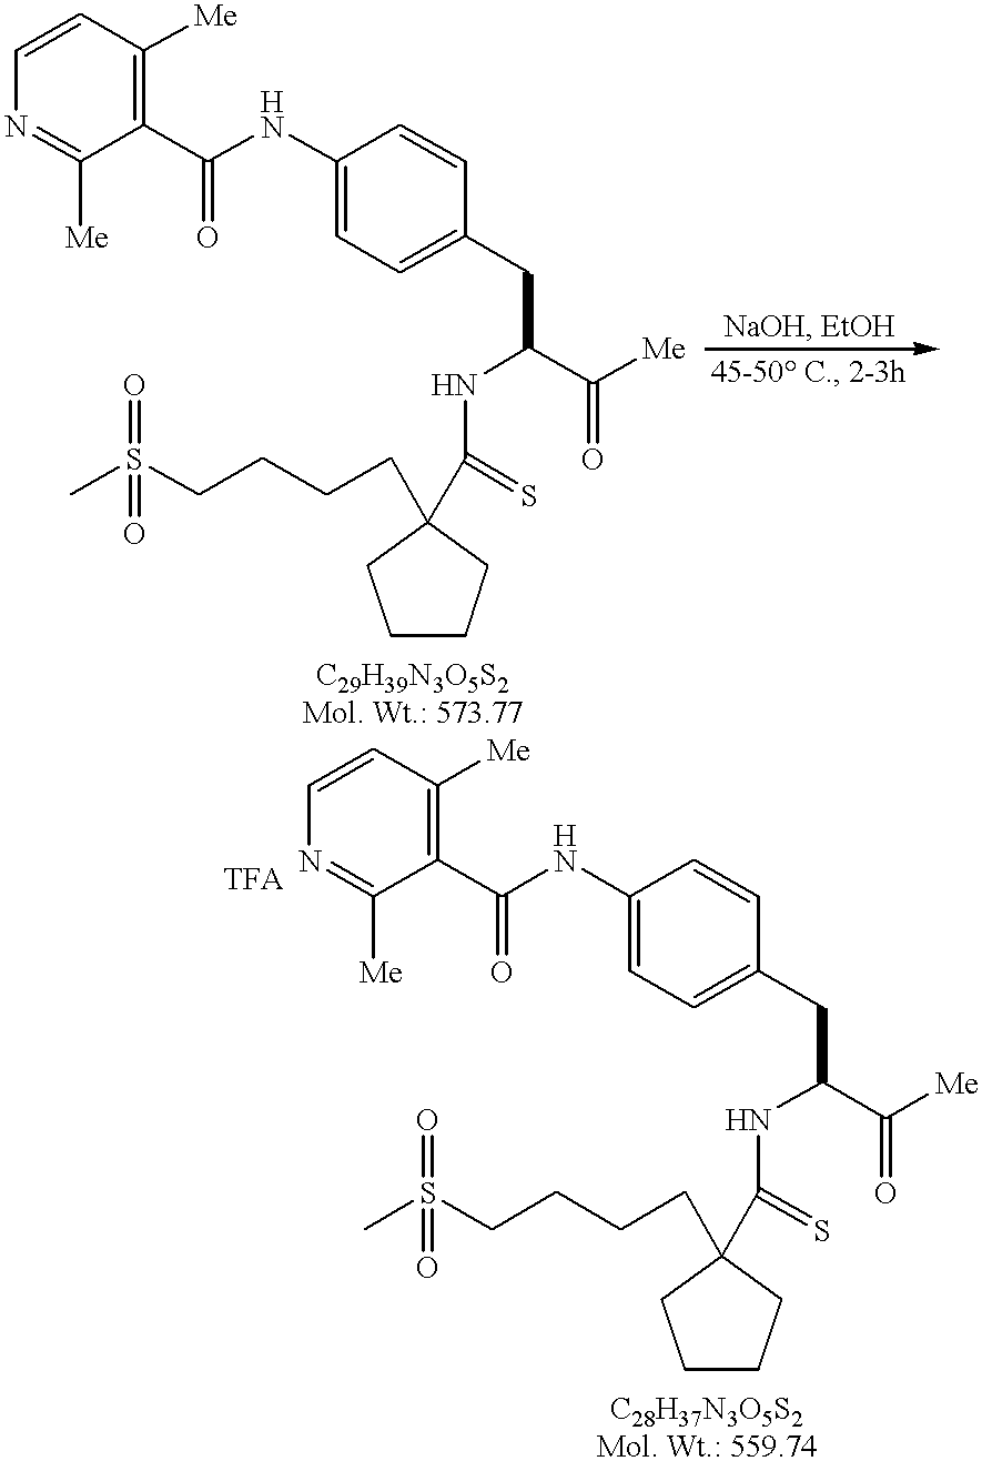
C1CCC(CCCCS(C)(=O)=O)(C(=S)NC(C(=O)[Me])CC2=CC=C(NC(C3=C([Me])C=CN=C3[Me])=O)C=C2)C1.C1CCC(CCCCS(C)(=O)=O)(C(=S)NC(C(=O)[Me])CC2=CC=C(NC(C3=C([Me])C=CN=C3[Me])=O)C=C2)C1
